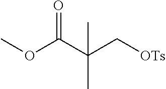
COC(C(C[OTs])(C)C)=O
